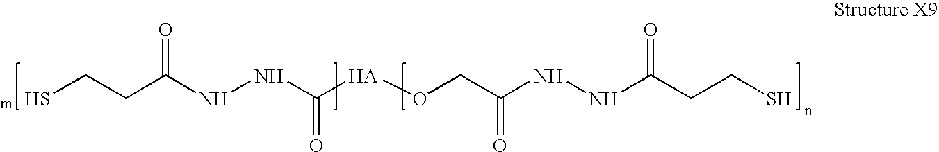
C(CC(NNC([HA]OCC(NNC(CCS)=O)=O)=O)=O)S
